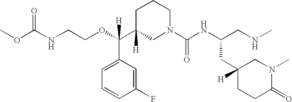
O=C(NCCOC(C1([H])CN(C(NC(CNC)CC2([H])CCC(=O)N(C)C2)=O)CCC1)(C1=CC=CC(F)=C1)[H])OC
